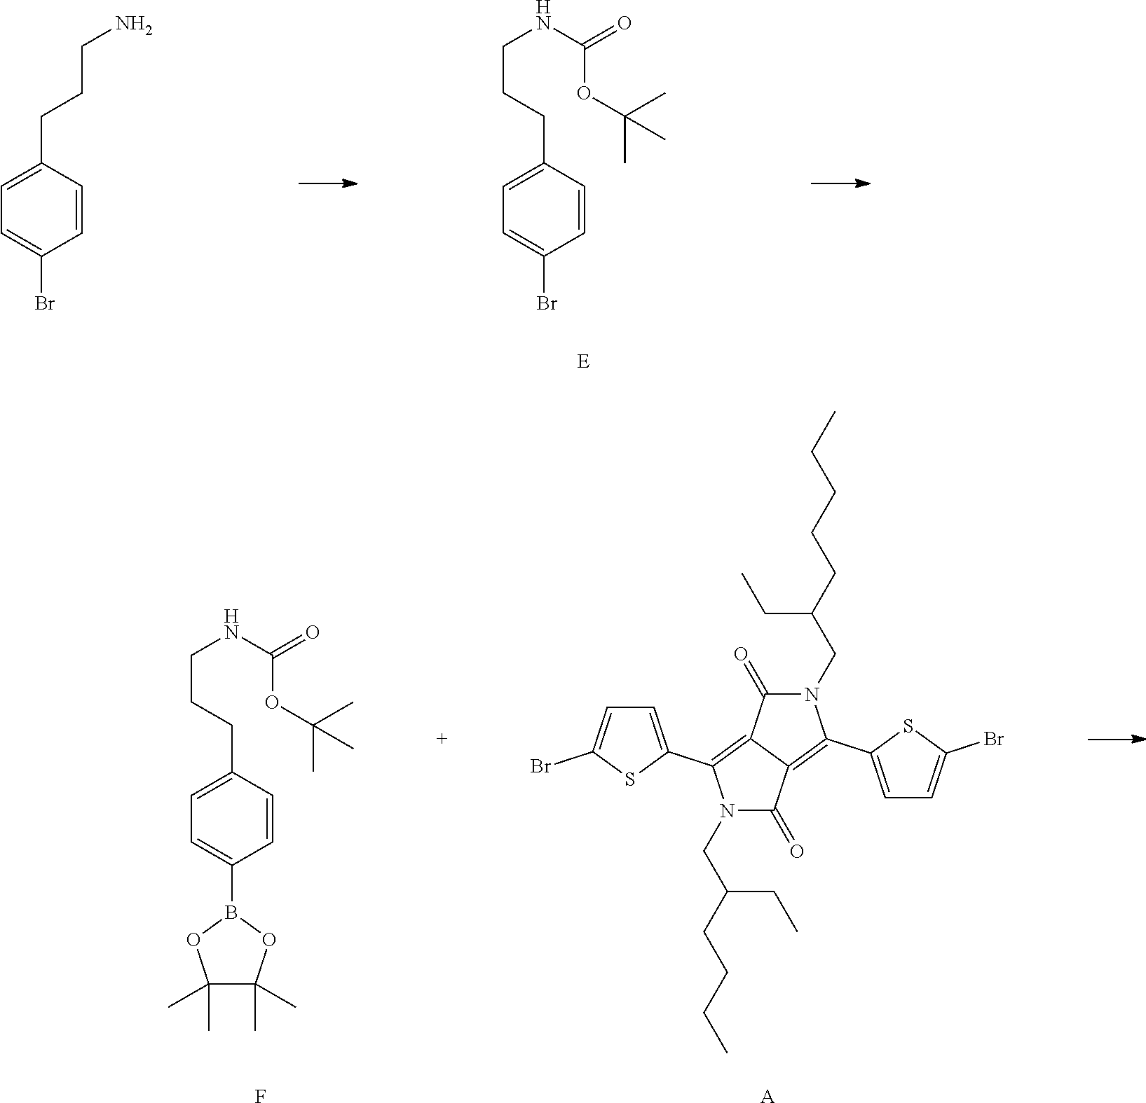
C1=CC(CCCN)=CC=C1Br.C1=CC(CCCNC(OC(C)(C)C)=O)=CC=C1Br.[A].C(C(CC)CCCC)N1C(=O)C2=C(C3=CC=C(Br)S3)N(CC(CCCCC)CC)C(=O)C2=C1C1=CC=C(Br)S1.C1=CC(CCCNC(=O)OC(C)(C)C)=CC=C1B1OC(C)(C)C(C)(C)O1.F
